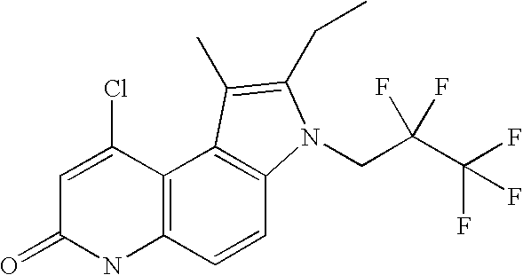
C1=C(Cl)C2=C(NC1=O)C=CC1=C2C(C)=C(CC)N1CC(C(F)(F)F)(F)F
